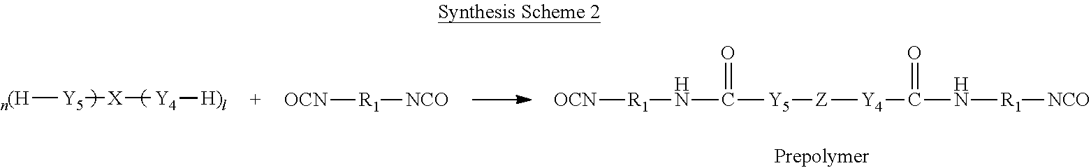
[OCN][R1]NC(=O)[Y5][Z][Y4]C(=O)N[R1][NCO].[n(H][Y5][X][Y4][H)l].[OCN][R1][NCO]
